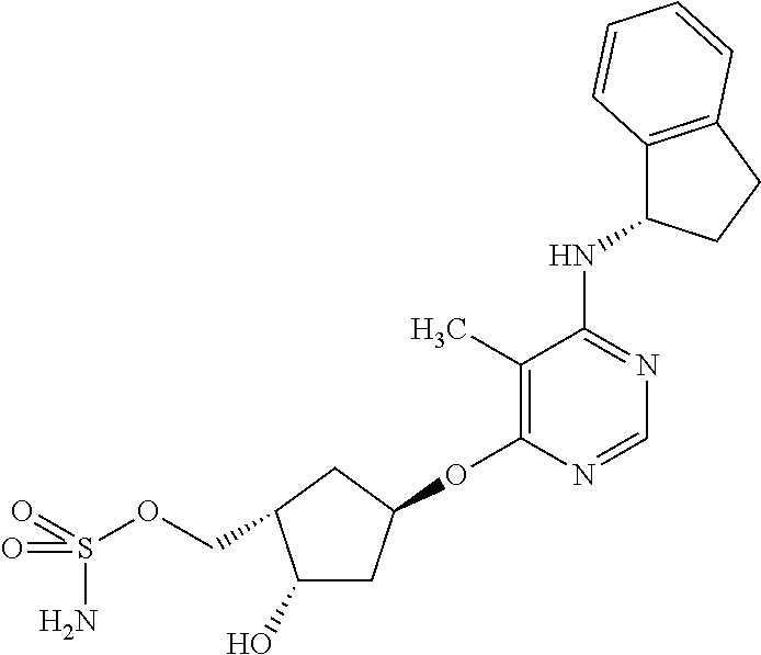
C1(O)CC(OC2=C(C)C(NC3C4=C(CC3)C=CC=C4)=NC=N2)CC1COS(=O)(N)=O
